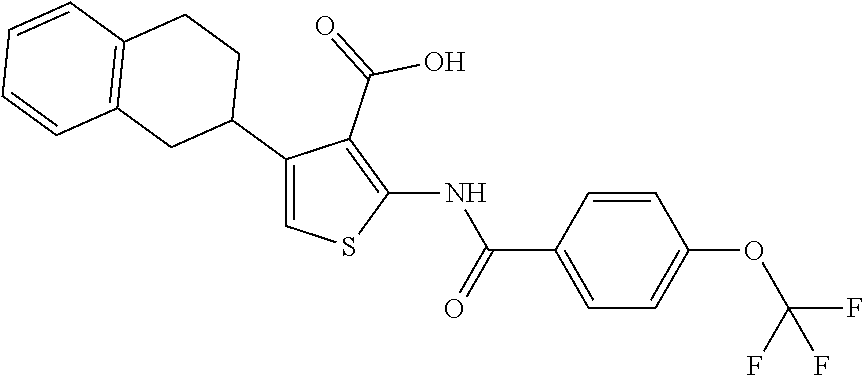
C1(C2CCC3=C(C2)C=CC=C3)=CSC(NC(C2=CC=C(OC(F)(F)F)C=C2)=O)=C1C(=O)O
